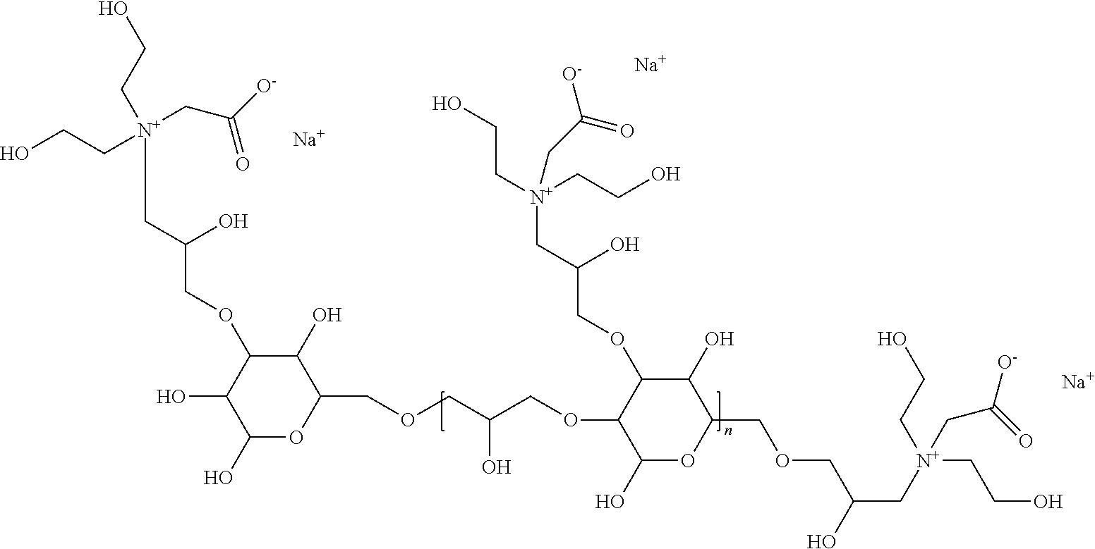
C1(COCC(COC2C(O)OC(COCC(C[N+](CCO)(CCO)CC([O-])=O)O)C(O)C2OCC(C[N+](CCO)(CCO)CC([O-])=O)O)O)C(O)C(OCC(C[N+](CC([O-])=O)(CCO)CCO)O)C(O)C(O)O1.[Na].[Na].[Na]
